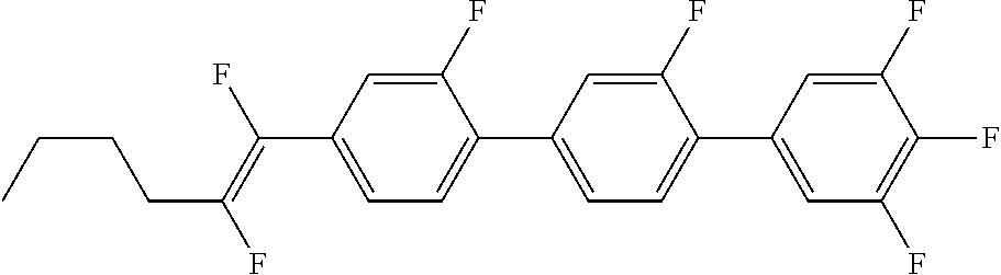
C1(F)=CC(C(=C(F)CCCC)F)=CC=C1C1=CC=C(C2=CC(F)=C(F)C(F)=C2)C(F)=C1
